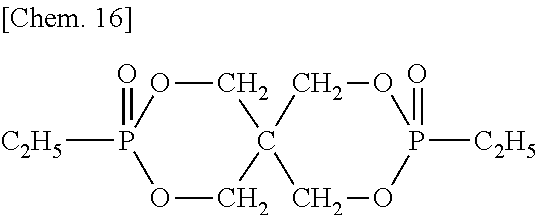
[C2H5]P1(=O)OCC2(CO1)COP([C2H5])(=O)OC2
